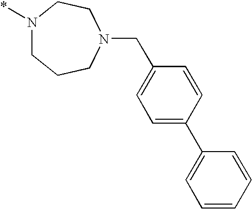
N1(*)CCCN(CC2=CC=C(C3=CC=CC=C3)C=C2)CC1
